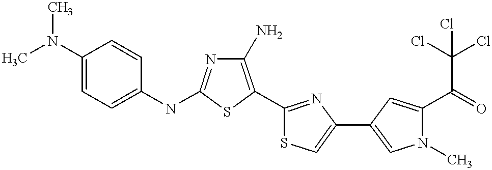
C1(N)=C(C2=NC(C3=CN(C)C(C(=O)C(Cl)(Cl)Cl)=C3)=CS2)SC(NC2=CC=C(N(C)C)C=C2)=N1
